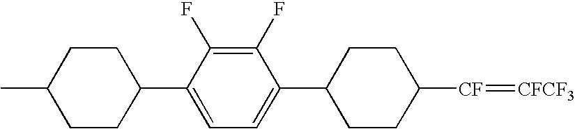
C1CC([CF]=[CFCF3])CCC1C1=CC=C(C2CCC(C)CC2)C(F)=C1F
